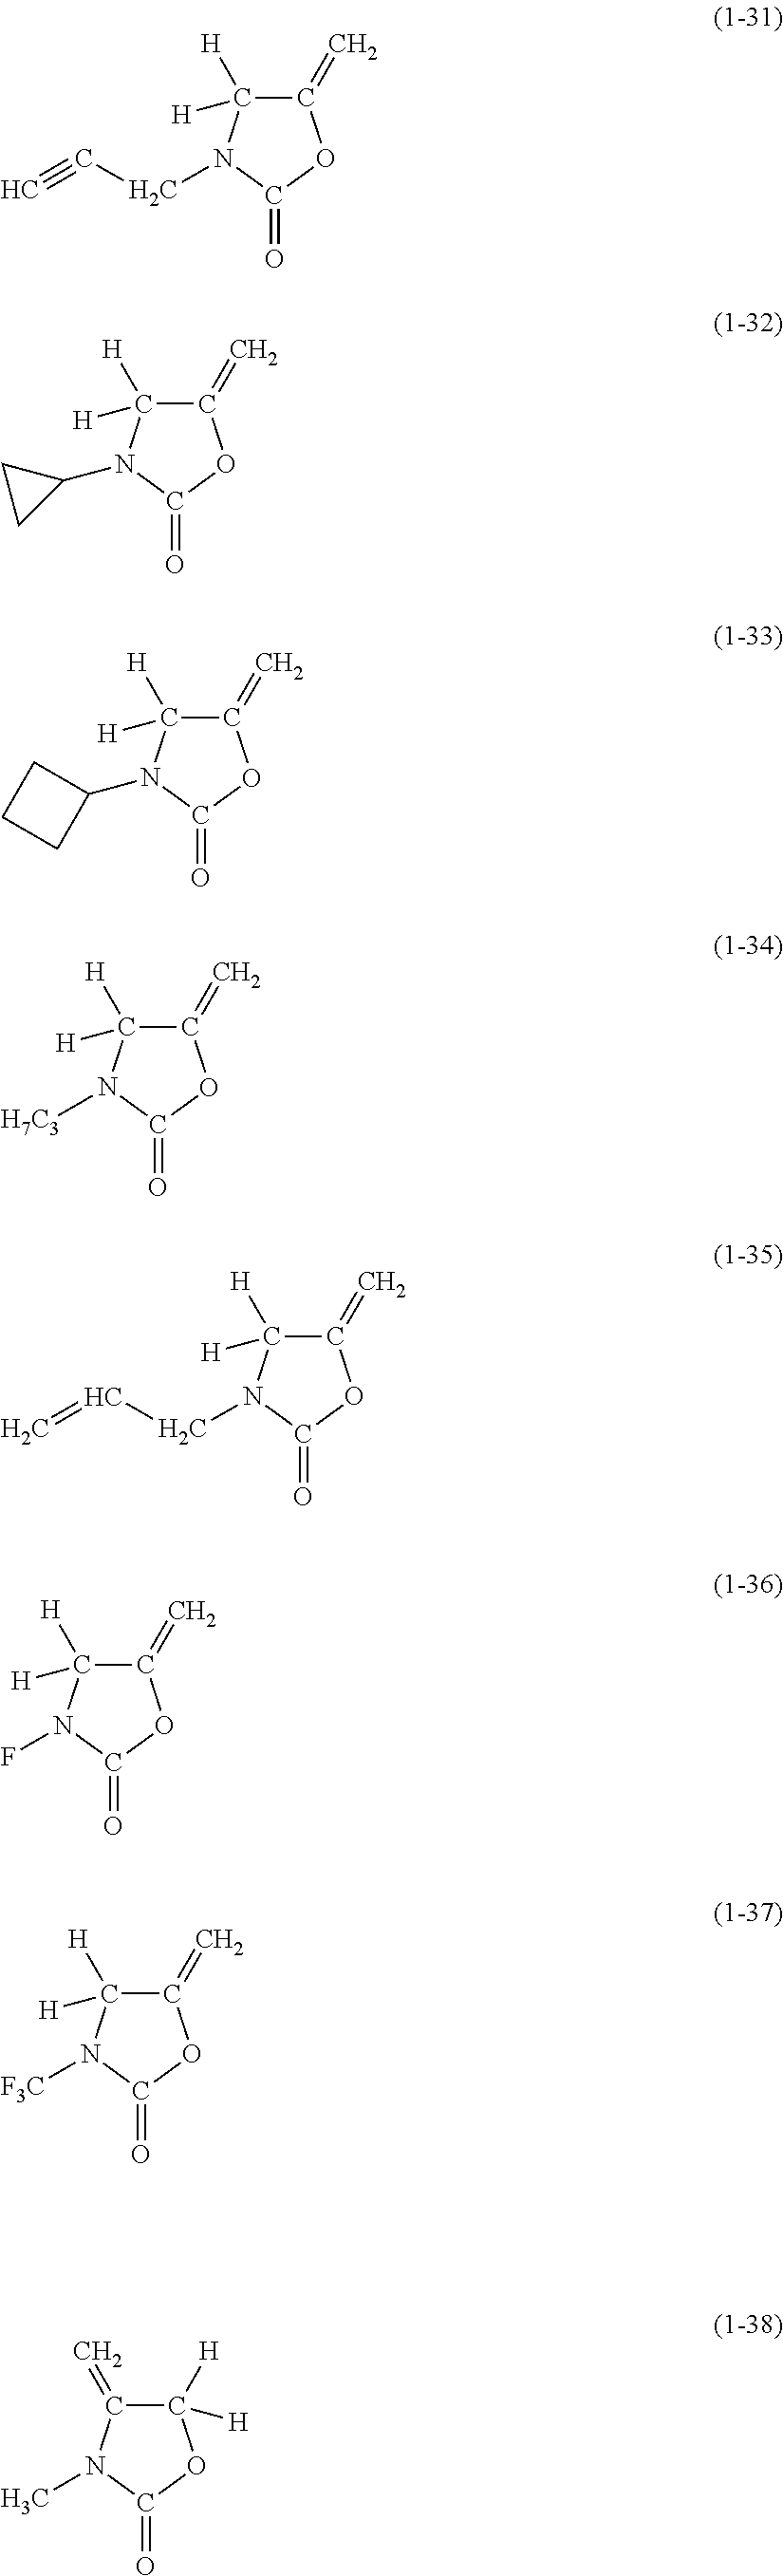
C1([H])([H])C(=C)OC(=O)N1CC#C.C1([H])([H])C(=C)OC(=O)N1C1CCC1.C1([H])([H])C(=C)OC(=O)N1[H7C3].C1([H])([H])C(=C)OC(=O)N1CC=C.C1([H])([H])C(=C)OC(=O)N1F.C1([H])([H])C(=C)OC(=O)N1[F3C].C1(=C)C([H])([H])OC(=O)N1C.C1([H])([H])C(=C)OC(=O)N1C1CC1
